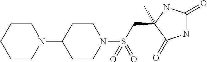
C1N(C2CCN(S(CC3(C)C(=O)NC(=O)N3)(=O)=O)CC2)CCCC1
